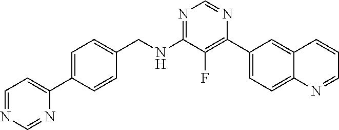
N1=C(NCC2=CC=C(C3=CC=NC=N3)C=C2)C(F)=C(C2=CC=C3C(=C2)C=CC=N3)N=C1
